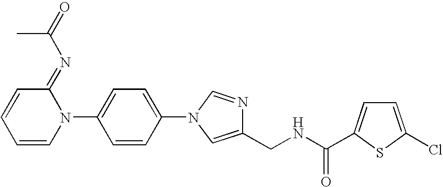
C1=CC=CN(C2=CC=C(N3C=NC(CNC(=O)C4=CC=C(Cl)S4)=C3)C=C2)C1=NC(=O)C
